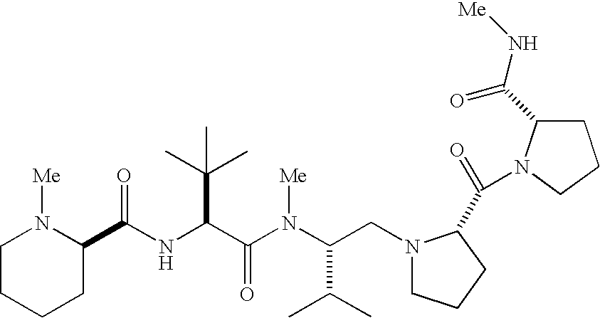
N(C(C(N(C(C(C)C)CN1CCCC1C(=O)N1C(C(N[Me])=O)CCC1)[Me])=O)C(C)(C)C)C(=O)C1N([Me])CCCC1
